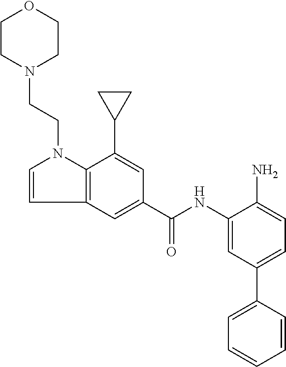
C1=CC2=C(N1CCN1CCOCC1)C(C1CC1)=CC(C(NC1=CC(C3=CC=CC=C3)=CC=C1N)=O)=C2
